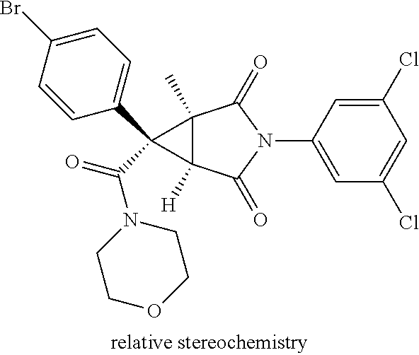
C1(Cl)=CC(N2C(=O)C3(C)C([H])(C2=O)C3(C2=CC=C(Br)C=C2)C(=O)N2CCOCC2)=CC(Cl)=C1
